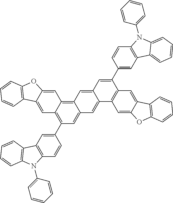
C12=CC3=C4C(=CC(C5=CC6=C(C=C5)N(C5=CC=CC=C5)C5=C6C=CC=C5)=C3C=C1C1=C(O2)C=CC=C1)C=C1C(=C4)C=C(C2=CC3=C(C=C2)N(C2=CC=CC=C2)C2=CC=CC=C32)C2=C1C=C1C(=C2)C2=C(O1)C=CC=C2
